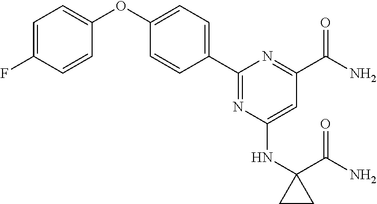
C1=C(F)C=CC(OC2=CC=C(C3=NC(NC4(C(=O)N)CC4)=CC(C(N)=O)=N3)C=C2)=C1
